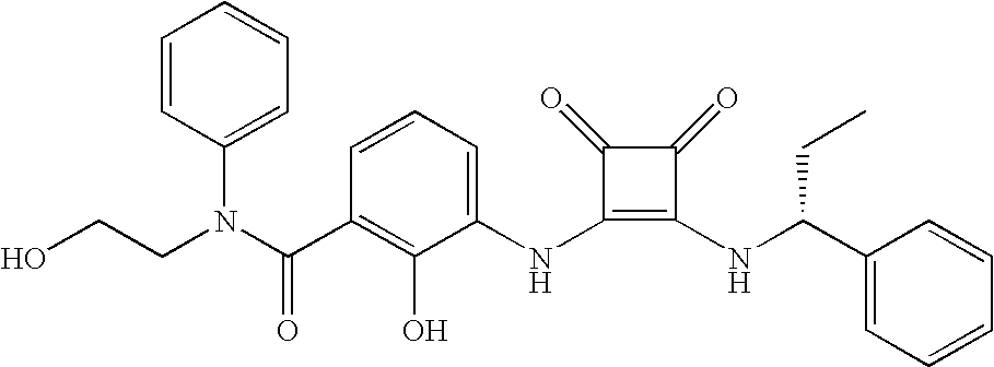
N(C1=C(NC(C2=CC=CC=C2)CC)C(=O)C1=O)C1=CC=CC(C(=O)N(C2=CC=CC=C2)CCO)=C1O
